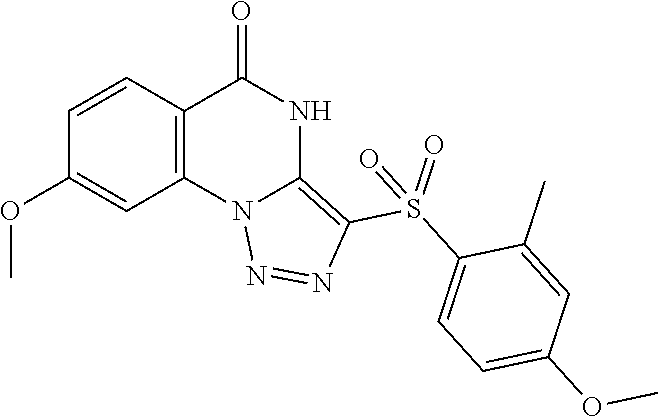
C1(OC)=CC2=C(C=C1)C(=O)NC1=C(S(C3=CC=C(OC)C=C3C)(=O)=O)N=NN21
